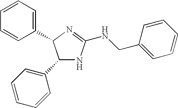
C1(C2=CC=CC=C2)NC(NCC2=CC=CC=C2)=NC1C1=CC=CC=C1
